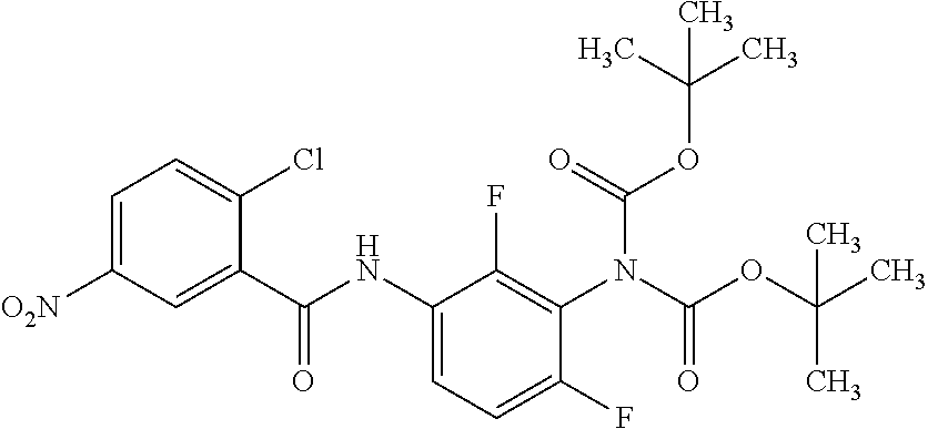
C1=C([O2N])C=C(C(NC2=CC=C(F)C(N(C(OC(C)(C)C)=O)C(OC(C)(C)C)=O)=C2F)=O)C(Cl)=C1
